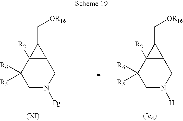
C1N([Pg])CC2C([R2])(C1([R6])[R5])C2C[OR16].C1N([H])CC2C([R2])(C1([R6])[R5])C2C[OR16]
